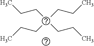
CCCC(CCC)(CCC)CCC
